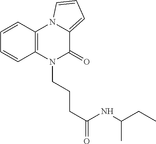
C1=CC2=C(C=C1)N(CCCC(=O)NC(CC)C)C(=O)C1=CC=CN21
